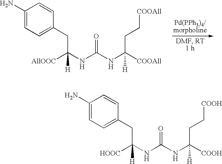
C1(N)=CC=C(CC(NC(NC(CC[COOAll])([COOAll])[H])=O)([AllOOC])[H])C=C1.C1(N)=CC=C(CC(NC(NC(CC[COOH])([COOH])[H])=O)([HOOC])[H])C=C1
